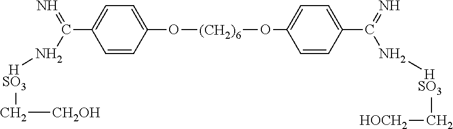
C1=CC(O[(CH2)6]OC2=CC=C(C(N[HSO3]C[HOCH2])=N)C=C2)=CC=C1C(=N)N[HSO3]C[CH2OH]
